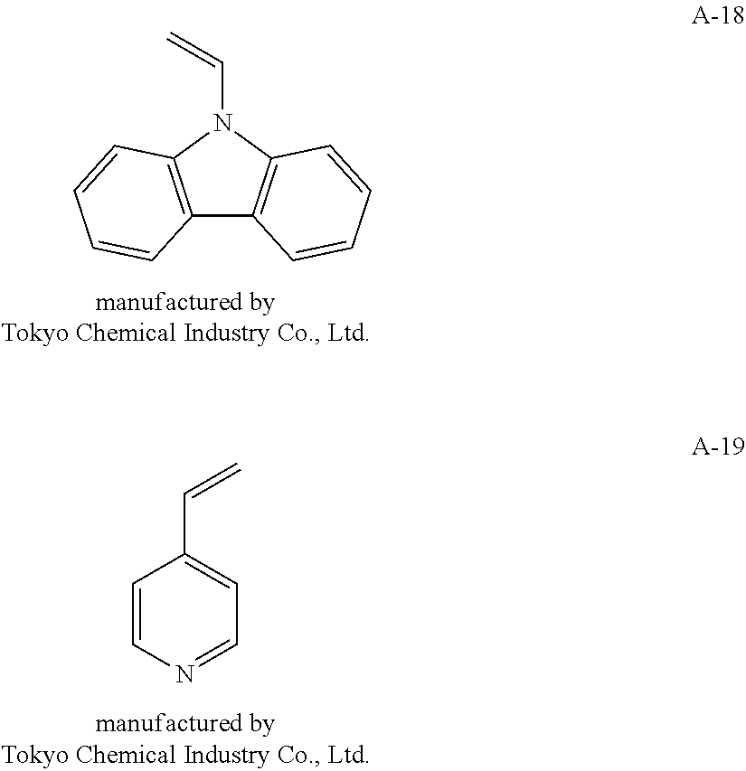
C12=C(N(C=C)C3=C1C=CC=C3)C=CC=C2.C1=CN=CC=C1C=C
